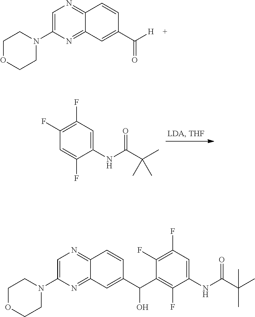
C12=NC=C(N3CCOCC3)N=C1C=C(C([H])=O)C=C2.C1(NC(C(C)(C)C)=O)=CC(F)=C(F)C=C1F.C12=NC=C(N3CCOCC3)N=C1C=C(C(C1=C(F)C(NC(C(C)(C)C)=O)=CC(F)=C1F)O)C=C2
